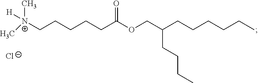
C[N+](CCCCCC(OCC(CCCCCC)CCCC)=O)(C)[H].[Cl-]
